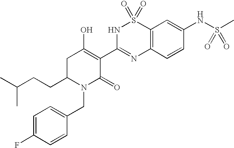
C(N1C(=O)C(C2=NC3=C(S(=O)(=O)N2)C=C(NS(C)(=O)=O)C=C3)=C(O)CC1CCC(C)C)C1=CC=C(F)C=C1
